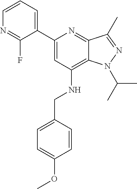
C1(C2=CC=CN=C2F)=CC(NCC2=CC=C(OC)C=C2)=C2C(=N1)C(C)=NN2C(C)C
